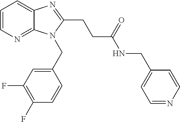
C1=CN=C2C(=C1)N=C(CCC(NCC1=CC=NC=C1)=O)N2CC1=CC(F)=C(F)C=C1
